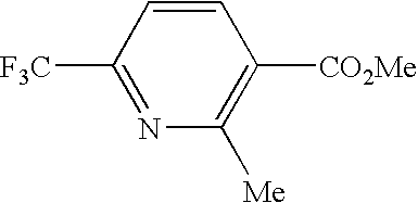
C1([F3C])=NC([Me])=C([CO2Me])C=C1
